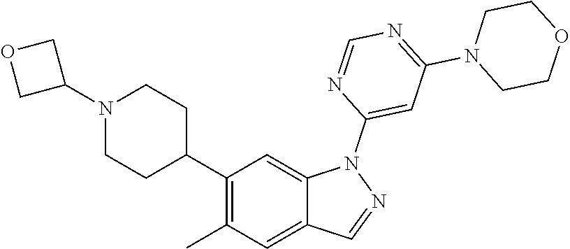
C1(C2CCN(C3COC3)CC2)=C(C)C=C2C(=C1)N(C1=CC(N3CCOCC3)=NC=N1)N=C2
